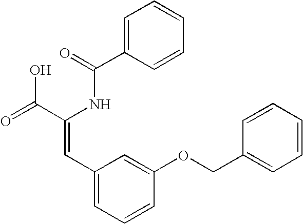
C1=C(C(=O)NC(C(=O)O)=CC2=CC=CC(OCC3=CC=CC=C3)=C2)C=CC=C1
